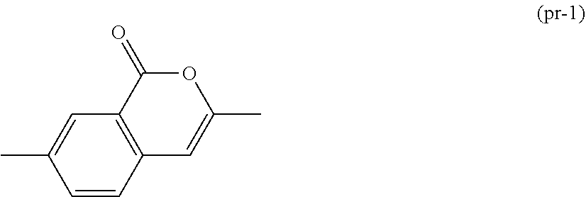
C1=CC2=C(C=C1C)C(=O)OC(C)=C2
